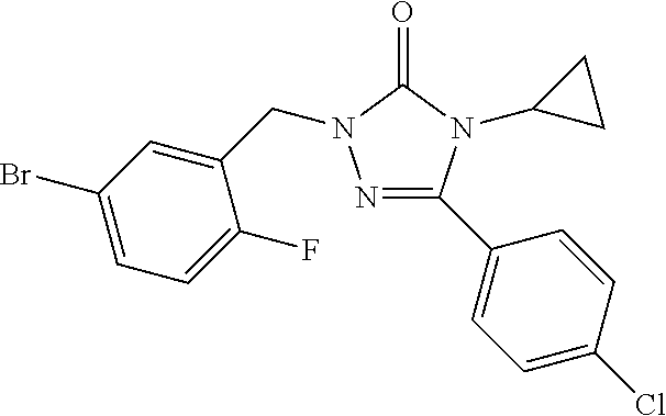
C1(C2=NN(CC3=CC(Br)=CC=C3F)C(=O)N2C2CC2)=CC=C(Cl)C=C1
